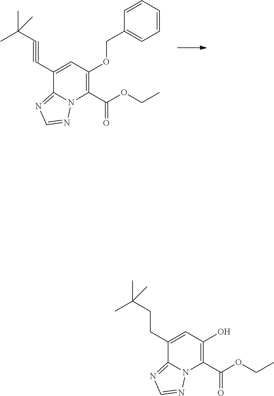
C1(C#CC(C)(C)C)=CC(OCC2=CC=CC=C2)=C(C(OCC)=O)N2C1=NC=N2.C1(CCC(C)(C)C)=CC(O)=C(C(OCC)=O)N2C1=NC=N2
